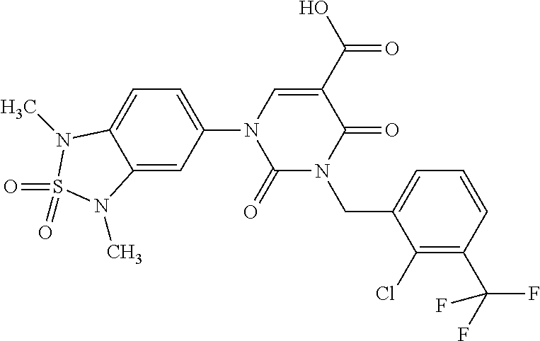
C12=CC(N3C(=O)N(CC4=CC=CC(C(F)(F)F)=C4Cl)C(=O)C(C(O)=O)=C3)=CC=C1N(C)S(=O)(=O)N2C
